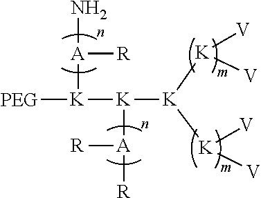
[K]([K]([K]([V])[V])[K]([V])[V])([A]([R])[R])[K]([A]([R])N)[PEG]
